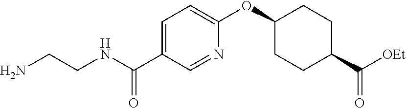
C1=C(C(NCCN)=O)C=NC(OC2CCC(C([OEt])=O)CC2)=C1
